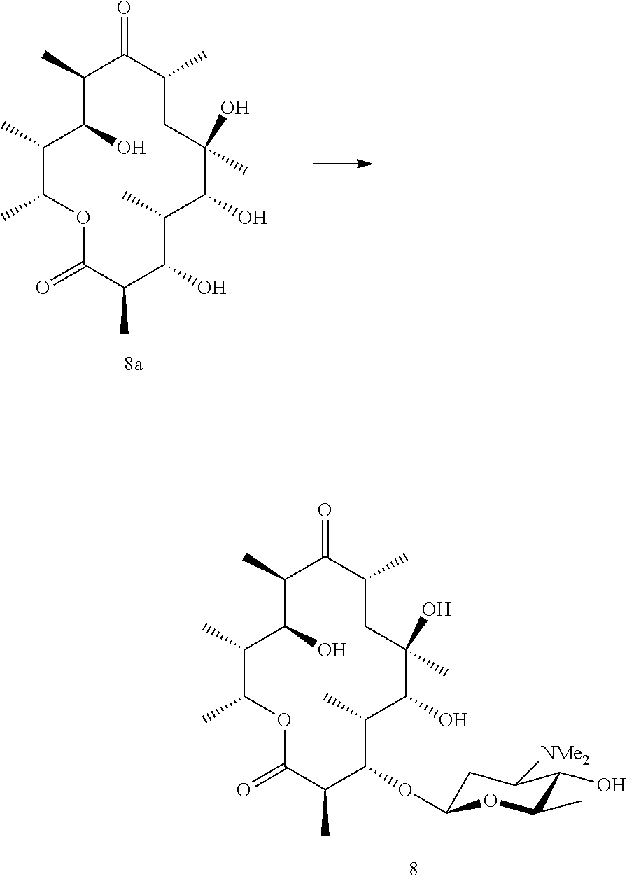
C1(C)C(O)C(C)C(C)OC(=O)C(C)C(O)C(C)C(O)C(O)(C)CC(C)C1=O.C1(C)C(O)C(C)C(C)OC(=O)C(C)C(OC2CC([NMe2])C(O)C(C)O2)C(C)C(O)C(O)(C)CC(C)C1=O
